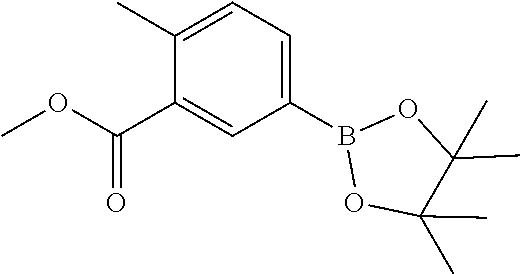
O1B(C2=CC=C(C)C(C(=O)OC)=C2)OC(C)(C)C1(C)C
